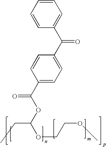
C1=CC(C(C2=CC=C(C(OC(CC)OCCOC)=O)C=C2)=O)=CC=C1
